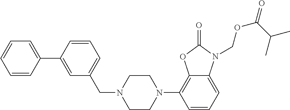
C12=CC=CC(N3CCN(CC4=CC=CC(C5=CC=CC=C5)=C4)CC3)=C1OC(=O)N2COC(=O)C(C)C
